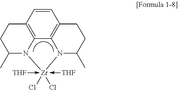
C1=CC2=C3C4=C1CCC(C)N4[Zr](-[THF])(-[THF])(Cl)(Cl)N3C(C)CC2
